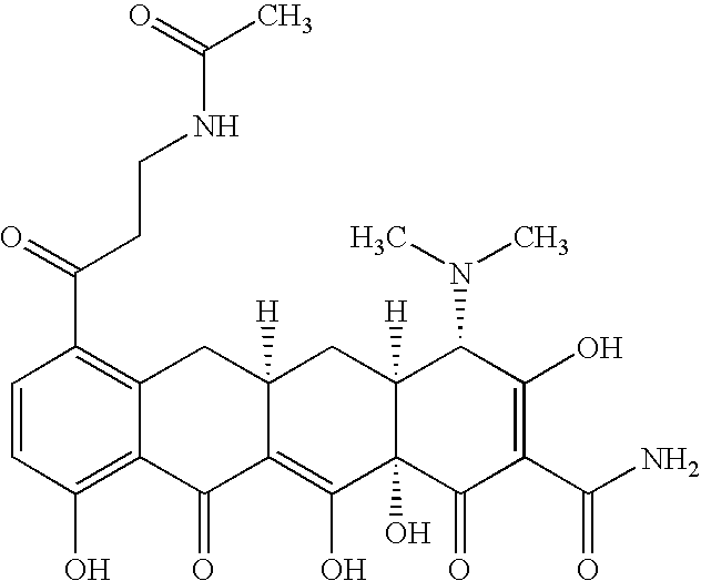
C1=CC(O)=C2C(=C1C(CCNC(C)=O)=O)CC1([H])C(=C(O)C3(O)C([H])(C1)C(N(C)C)C(O)=C(C(N)=O)C3=O)C2=O
